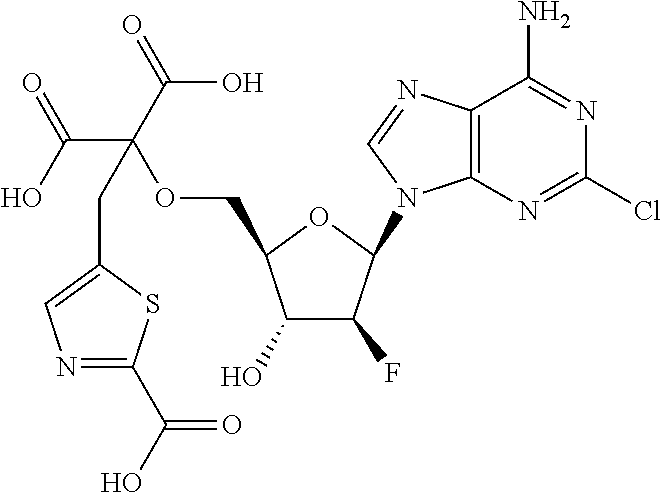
C12=C(N=CN1C1C(F)C(O)C(COC(C(O)=O)(C(=O)O)CC3=CN=C(C(=O)O)S3)O1)C(N)=NC(Cl)=N2
